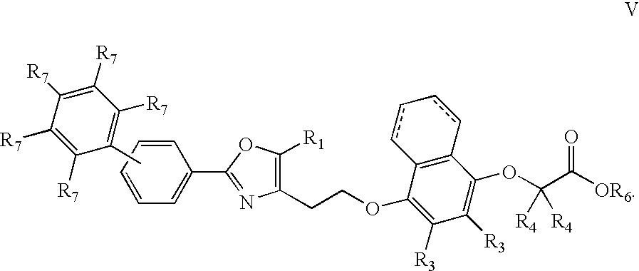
C1=CC=CC=C1C1=NC(CCOC2=C([R3])C([R3])=C(OC([R4])([R4])C(=O)[OR6])C3=C2cc-cc3)=C([R1])O1.CC1=C([R7])C([R7])=C([R7])C([R7])=C1[R7]
